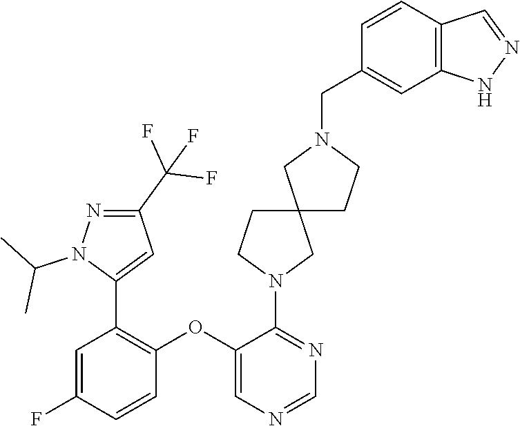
C1=C(F)C=CC(OC2=CN=CN=C2N2CC3(CC2)CCN(CC2=CC4=C(C=C2)C=NN4)C3)=C1C1=CC(C(F)(F)F)=NN1C(C)C
